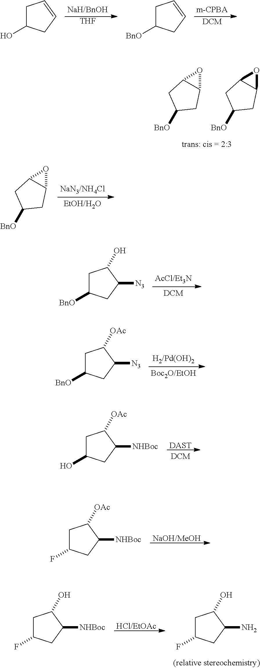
[THF].C1C(O)CC=C1.[DCM].C1C([BnO])CC=C1.C12OC1CC([BnO])C2.C12OC1CC([BnO])C2.C12OC1CC([BnO])C2.C1C([BnO])CC([N3])C1O.C1C([BnO])CC([N3])C1[OAc].C1C(O)CC([NHBoc])C1[OAc].[DAST].C1C(F)CC([NHBoc])C1[OAc].[NaOH/MeOH].C1C(F)CC([NHBoc])C1O.[HCl/EtOAc].C1C(F)CC(N)C1O
